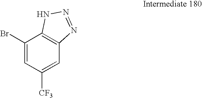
BrC1=CC([CF3])=CC2=C1NN=N2
